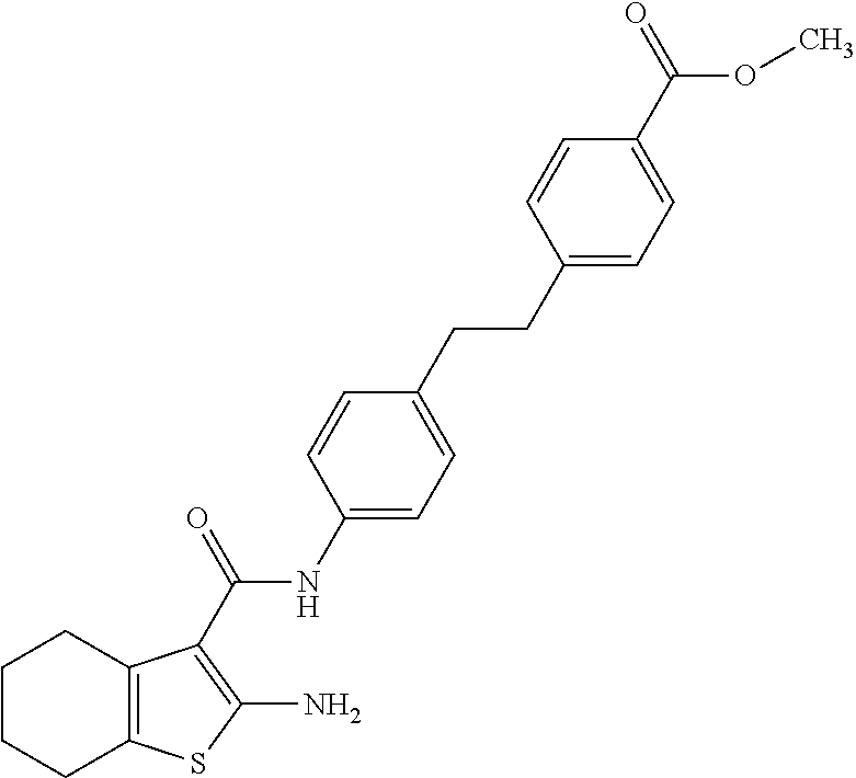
C1CCC2=C(C1)C(C(NC1=CC=C(CCC3=CC=C(C(OC)=O)C=C3)C=C1)=O)=C(N)S2
